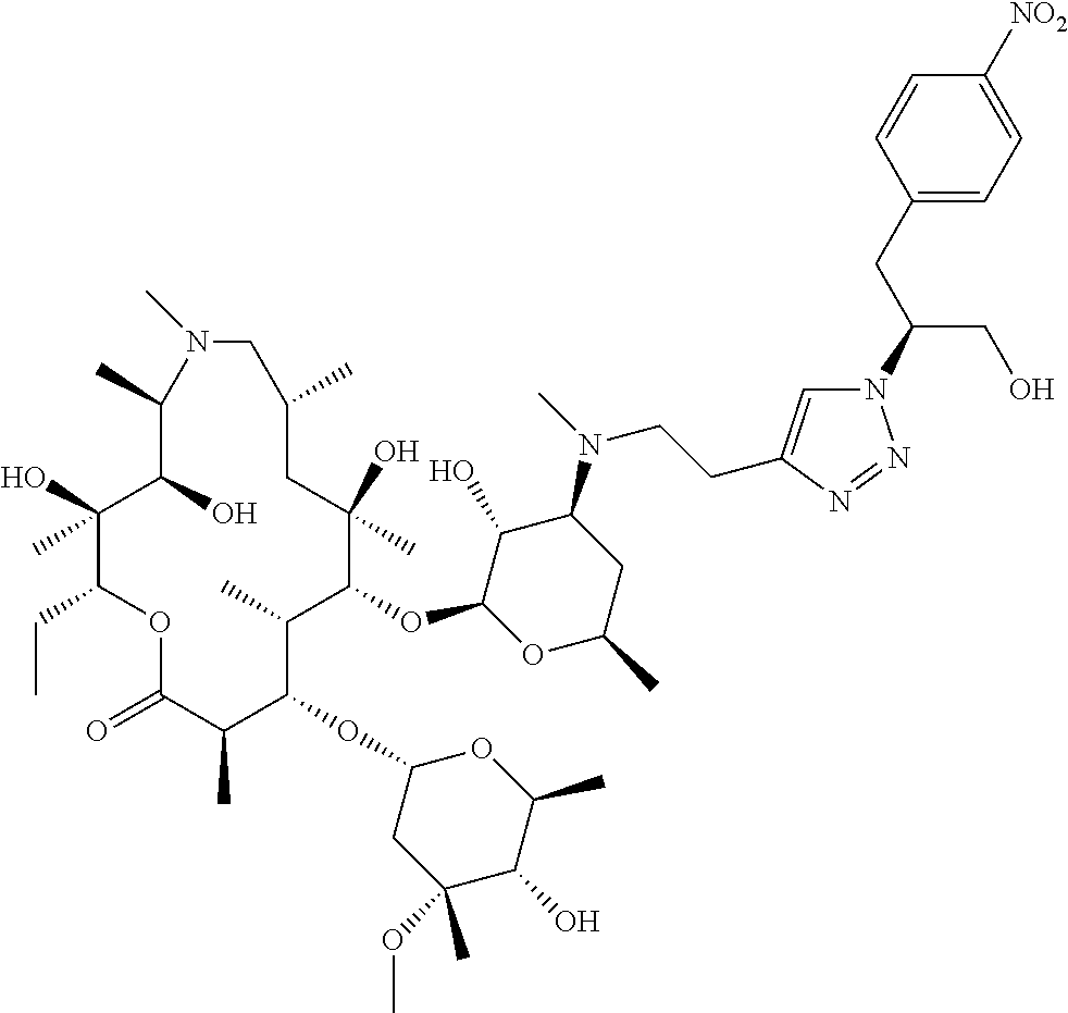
C1(O)C(OC2C(C)C(OC3CC(OC)(C)C(O)C(C)O3)C(C)C(=O)OC(CC)C(O)(C)C(O)C(C)N(C)CC(C)CC2(O)C)OC(C)CC1N(C)CCC1=CN(C(CO)CC2=CC=C([NO2])C=C2)N=N1
